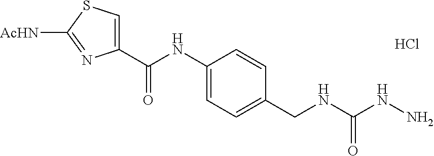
C1(C(NC2=CC=C(CNC(NN)=O)C=C2)=O)=CSC([AcHN])=N1.Cl
